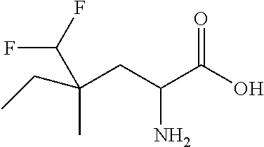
OC(C(CC(CC)(C(F)F)C)N)=O
